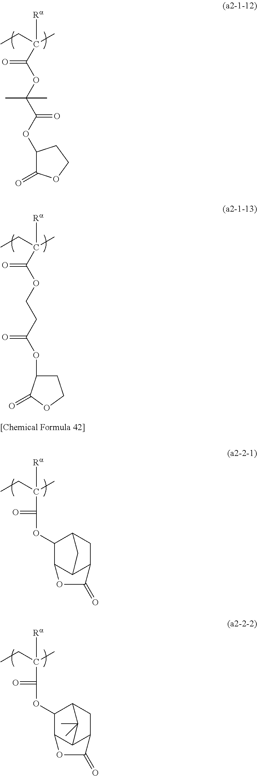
CCC(C)([Ra])C(OC(C(OC1C(=O)OCC1)=O)(C)C)=O.CCC(C)([Ra])C(OCCC(OC1CCOC1=O)=O)=O.CCC(C)([Ra])C(OC1C2C3C(CC1C3)C(=O)O2)=O.CCC(C)([Ra])C(OC1C2C3C(CC1C3(C)C)C(=O)O2)=O
